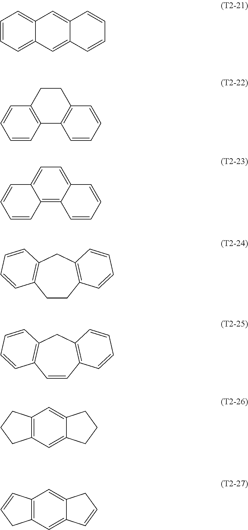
C1=CC2=C(C=C1)CCC1=C2C=CC=C1.C1=CC2=C3C(=CC=C2C=C1)C=CC=C3.C1CC2=C(CC3=C1C=CC=C3)C=CC=C2.C1=CC2=C(CC3=C1C=CC=C3)C=CC=C2.C12=C(C=C3C(=C1)CCC3)CCC2.C12=C(C=C3C(=C1)CC=C3)CC=C2.C1=CC=C2C(=C1)C=C1C(=C2)C=CC=C1
